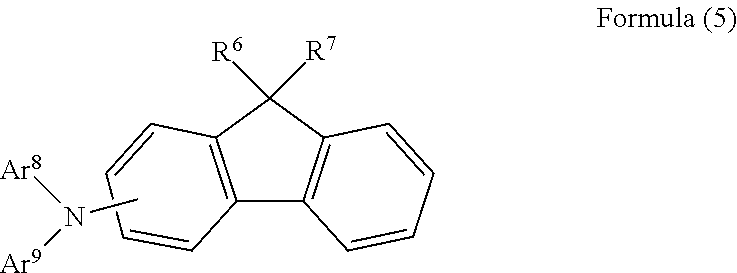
C12=C(C([R6])([R7])C3=C1C=CC=C3)C=CC=C2.[Ar9]N([Ar8])C
